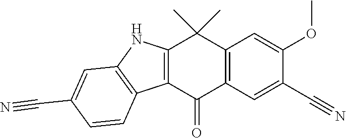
C12=C(C=C(C#N)C(OC)=C1)C(=O)C1=C(C2(C)C)NC2=C1C=CC(C#N)=C2
